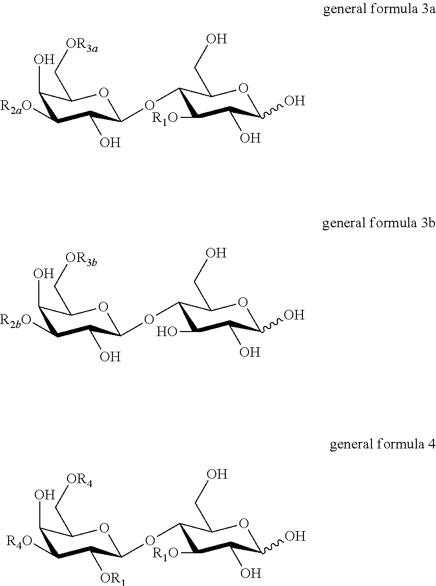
C1(O)C([R2aO])C(O)C(OC2C([R1O])C(O)C(O)OC2CO)OC1C[OR3a].C1(O)C([R2bO])C(O)C(OC2C(O)C(O)C(O)OC2CO)OC1C[OR3b].C1(O)C([R4O])C([OR1])C(OC2C([R1O])C(O)C(O)OC2CO)OC1C[OR4]
